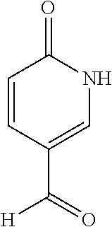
C1=CC(C(=O)[H])=CNC1=O
